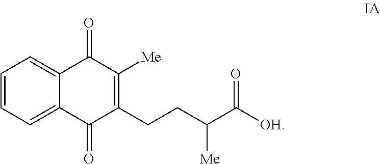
C1=C2C(=CC=C1)C(=O)C(CCC(C([OH])=O)[Me])=C([Me])C2=O
